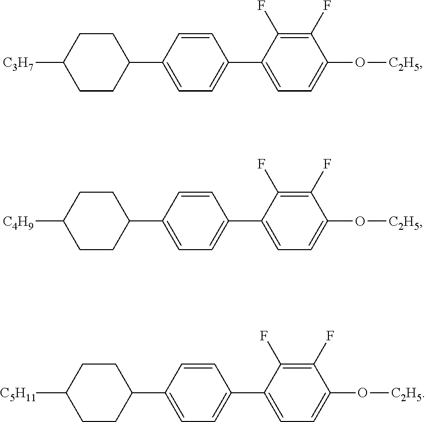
[C3H7]C1CCC(C2=CC=C(C3=CC=C(O[C2H5])C(F)=C3F)C=C2)CC1.[C4H9]C1CCC(C2=CC=C(C3=CC=C(O[C2H5])C(F)=C3F)C=C2)CC1.[C5H11]C1CCC(C2=CC=C(C3=CC=C(O[C2H5])C(F)=C3F)C=C2)CC1
